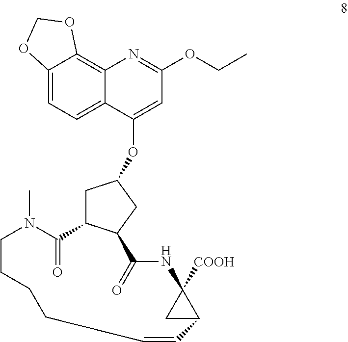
C12=CC=C3C(=C1OCO2)N=C(OCC)C=C3OC1CC2C(C1)C(=O)NC1([COOH])CC1C=CCCCCN(C)C2=O
